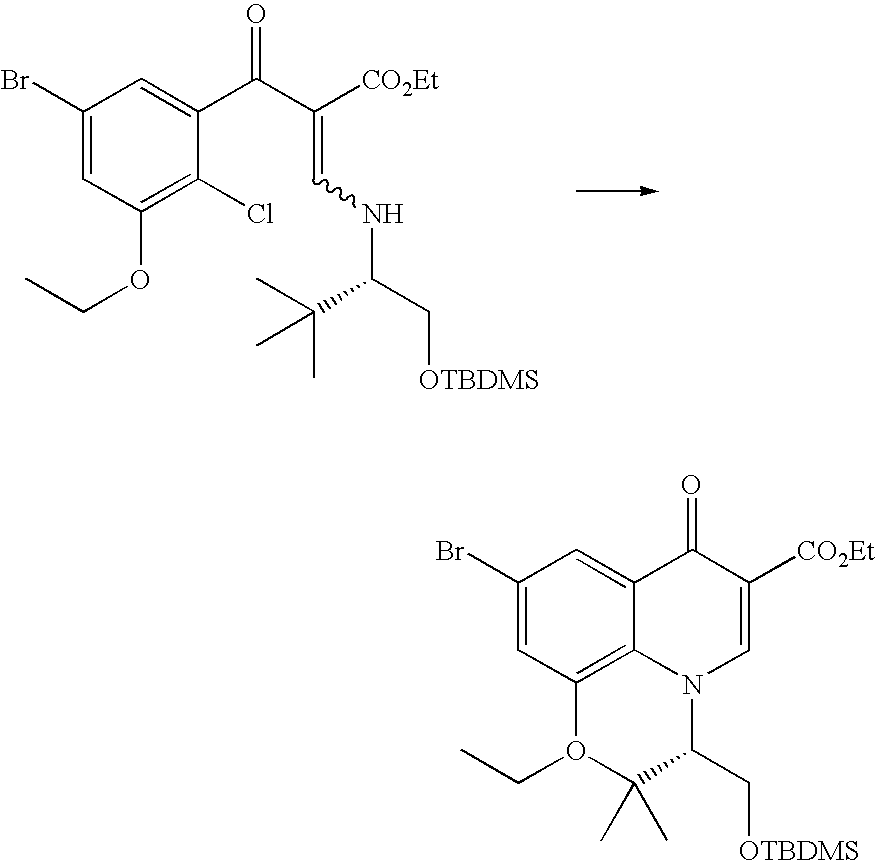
C1(Br)=CC(OCC)=C(Cl)C(C(C([CO2Et])=CNC(C[OTBDMS])C(C)(C)C)=O)=C1.C1(Br)=CC2=C3C(=C1)C(=O)C([CO2Et])=CN3C(C[OTBDMS])C(C)(C)O2CC
